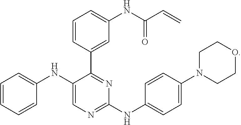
C1=CC=CC(NC2=CN=C(NC3=CC=C(N4CCOCC4)C=C3)N=C2C2=CC(NC(C=C)=O)=CC=C2)=C1
